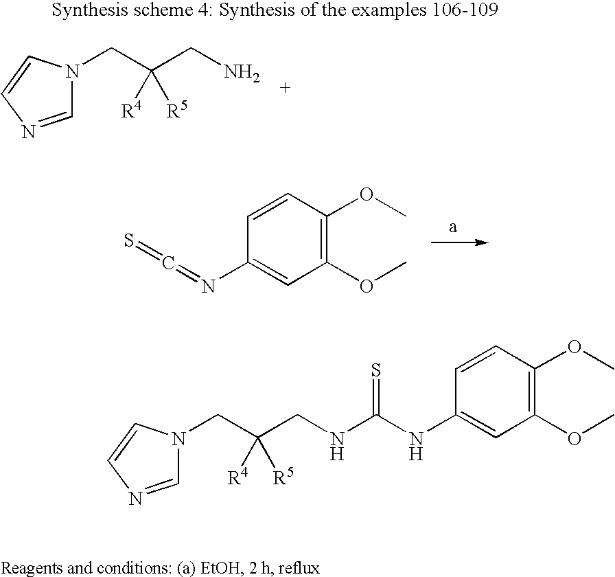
C1=CC(OC)=C(OC)C=C1N=C=S.C1=NC=CN1CC(CN)([R4])[R5].C1=NC=CN1CC(CNC(NC1=CC(OC)=C(OC)C=C1)=S)([R4])[R5]
